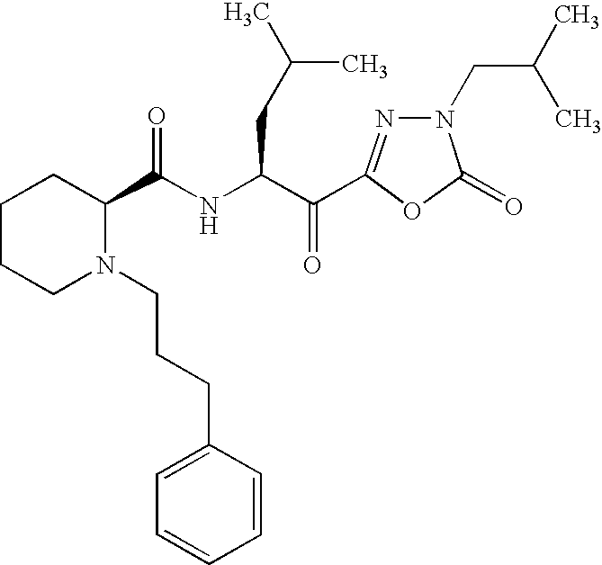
C1(C(NC(C(=O)C2=NN(CC(C)C)C(=O)O2)CC(C)C)=O)CCCCN1CCCC1=CC=CC=C1
